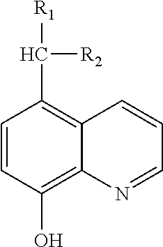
C1(O)=C2C(=C(C([R2])[R1])C=C1)C=CC=N2
